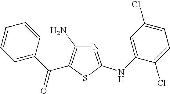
C1=CC=C(C(C2=C(N)N=C(NC3=CC(Cl)=CC=C3Cl)S2)=O)C=C1
